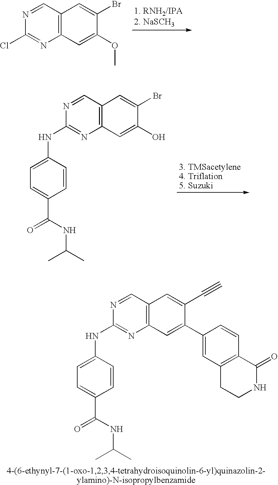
N1=CC2=C(N=C1Cl)C=C(OC)C(Br)=C2.N1=CC2=C(N=C1NC1=CC=C(C(=O)NC(C)C)C=C1)C=C(O)C(Br)=C2.N1=CC2=C(N=C1NC1=CC=C(C(=O)NC(C)C)C=C1)C=C(C1=CC3=C(C=C1)C(=O)NCC3)C(C#C)=C2
